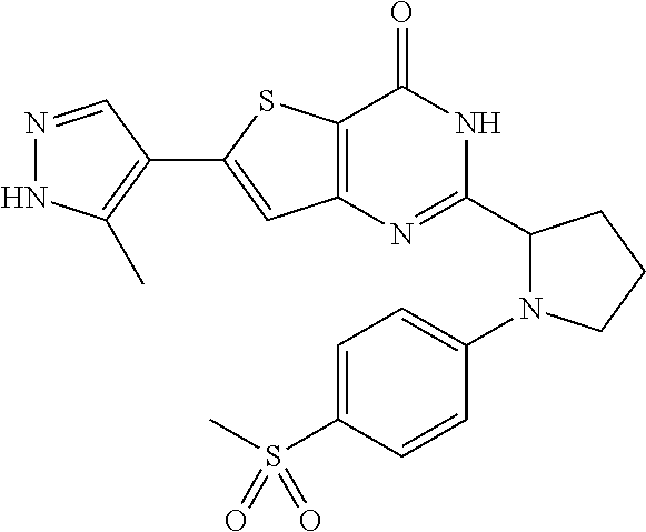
N1=CC(C2=CC3=C(S2)C(=O)NC(C2N(C4=CC=C(S(C)(=O)=O)C=C4)CCC2)=N3)=C(C)N1
